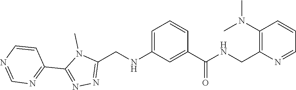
N1(C)C(CNC2=CC=CC(C(NCC3=C(N(C)C)C=CC=N3)=O)=C2)=NN=C1C1=NC=NC=C1
